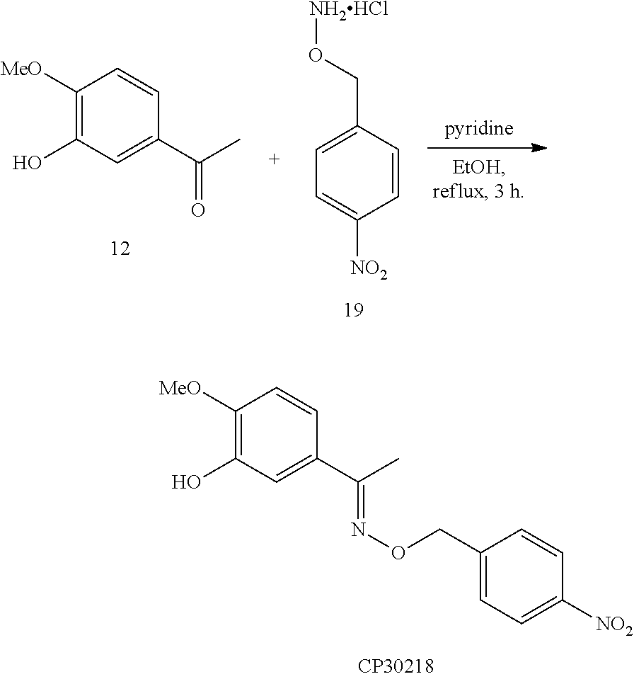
C1([MeO])=C(O)C=C(C(C)=NOCC2=CC=C([NO2])C=C2)C=C1.C1([MeO])=C(O)C=C(C(C)=O)C=C1.[NH2HCl]OCC1=CC=C([NO2])C=C1
